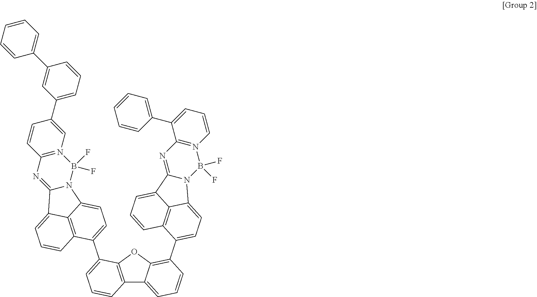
C12=C(OC3=C(C4=CC=C5C6=C4C=CC=C6C4=NC6=N(C=CC=C6C6=CC=CC=C6)B(F)(F)N54)C=CC=C13)C(C1=CC=C3C4=C1C=CC=C4C1=NC4=N(C=C(C5=CC=CC(C6=CC=CC=C6)=C5)C=C4)B(F)(F)N31)=CC=C2
